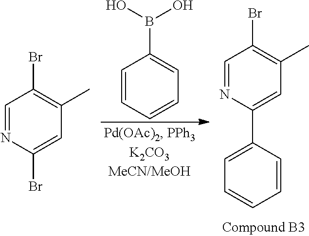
C1=CC=CC=C1B(O)O.C1=NC(C2=CC=CC=C2)=CC(C)=C1Br.C1=NC(Br)=CC(C)=C1Br
